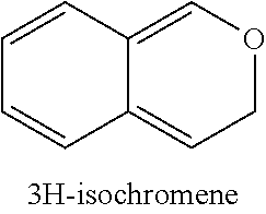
C1=CC2=COCC=C2C=C1
